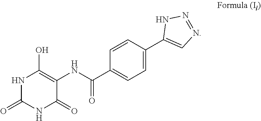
N1C(=O)NC(=O)C(NC(C2=CC=C(C3=CN=NN3)C=C2)=O)=C1O
